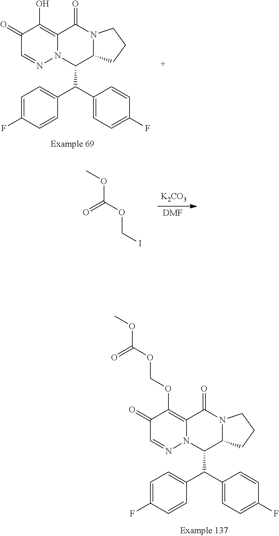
C1=C(F)C=CC(C(C2=CC=C(F)C=C2)C2N3C(=C(OCOC(OC)=O)C(=O)C=N3)C(=O)N3C2CCC3)=C1.C1=C(F)C=CC(C(C2=CC=C(F)C=C2)C2N3C(=C(O)C(=O)C=N3)C(=O)N3C2CCC3)=C1.COC(OCI)=O.[DMF].[K2CO3]
